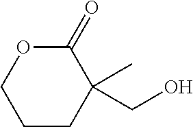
C1CC(C)(CO)C(=O)OC1
